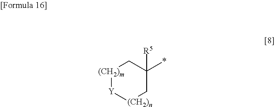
[(CH2)m]1[Y][(CH2)n]CC([R5])(*)C1
